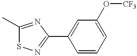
C1(C)=NC(C2=CC(O[CF3])=CC=C2)=NS1
